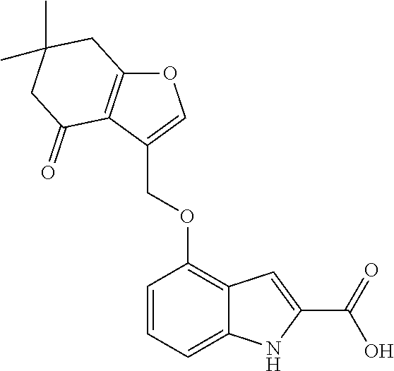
C1=CC=C2C(=C1OCC1=COC3=C1C(=O)CC(C)(C)C3)C=C(C(=O)O)N2
